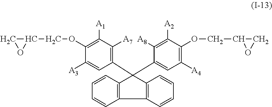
C1(COC2=C([A1])C([A7])=C(C3(C4=CC([A4])=C(OCC5CO5)C([A2])=C4[A8])C4=C(C=CC=C4)C4=C3C=CC=C4)C=C2[A3])CO1
